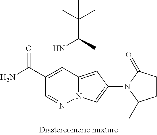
C1(C(=O)N)=C(NC(C)C(C)(C)C)C2=CC(N3C(=O)CCC3C)=CN2N=C1
